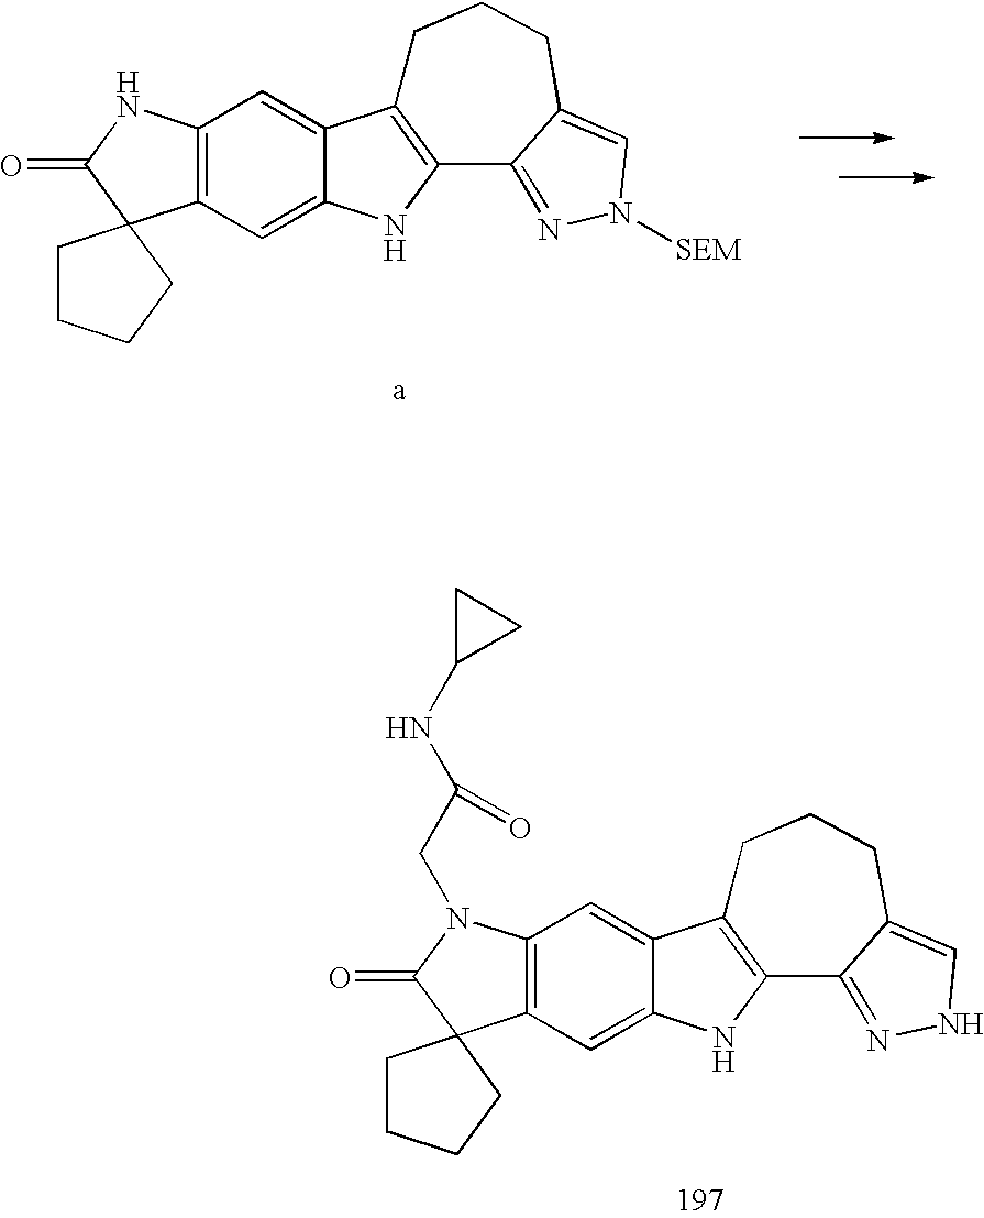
C12=C(C=C3C(=C1)C1=C(N3)C3=NN([SEM])C=C3CCC1)C1(C(=O)N2)CCCC1.C12=C(C=C3C(=C1)C1=C(N3)C3=NNC=C3CCC1)C1(C(=O)N2CC(=O)NC2CC2)CCCC1
